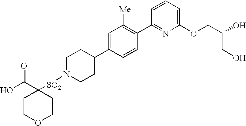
OC(C1([SO2]N2CCC(C3=CC([Me])=C(C4=NC(OCC(O)CO)=CC=C4)C=C3)CC2)CCOCC1)=O
